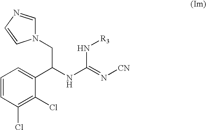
N1(CC(NC(=N[CN])N[R3])C2=CC=CC(Cl)=C2Cl)C=NC=C1
